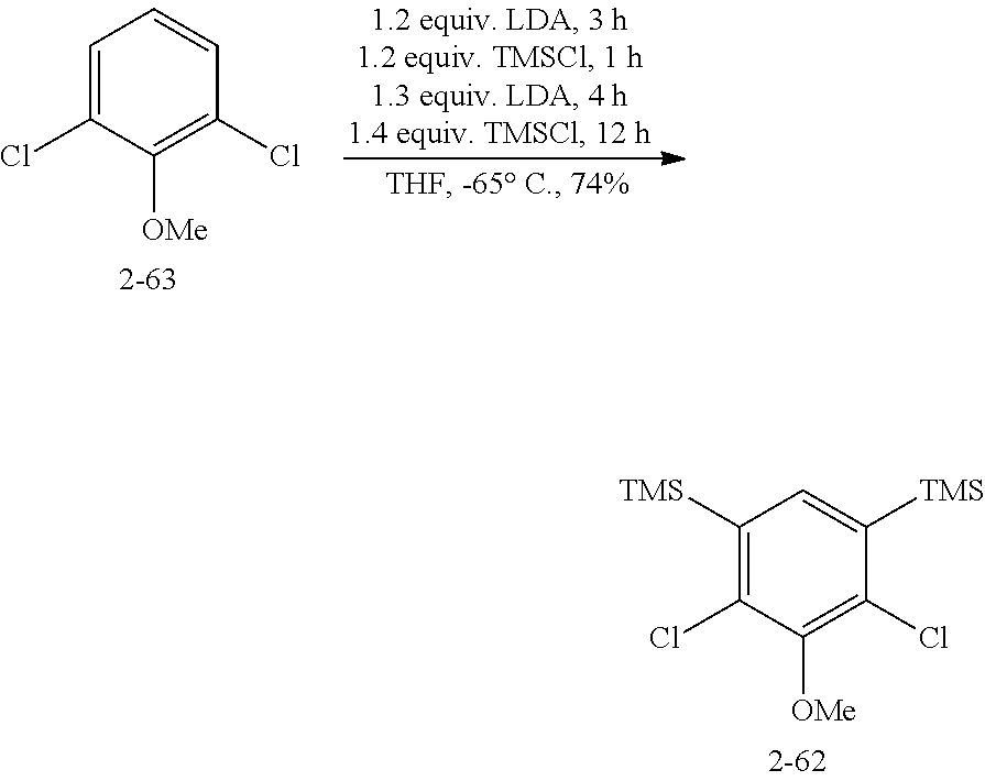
C1=C(Cl)C([OMe])=C(Cl)C=C1.C1([TMS])=C(Cl)C([OMe])=C(Cl)C([TMS])=C1
